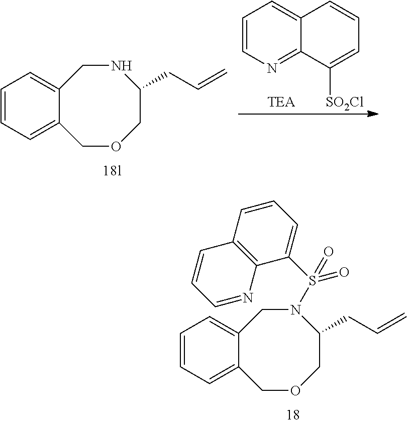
C12=CC=CC=C1COCC(CC=C)NC2.C1=CN=C2C(=C1)C=CC=C2[SO2Cl].[TEA].C12=CC=CC=C1COCC(CC=C)N(S(C1=CC=CC3=C1N=CC=C3)(=O)=O)C2
